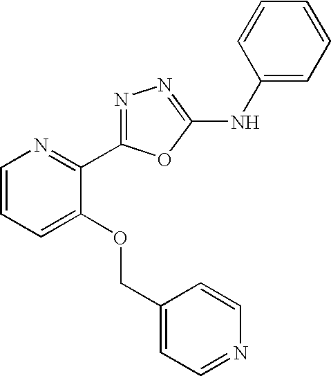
C1=CC=C(OCC2=CC=NC=C2)C(C2=NN=C(NC3=CC=CC=C3)O2)=N1
